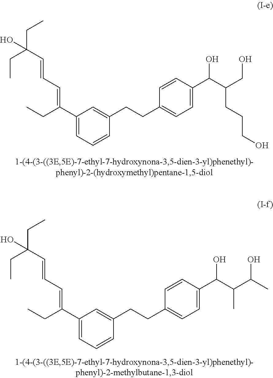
C1(C(CC)=CC=CC(CC)(CC)O)=CC=CC(CCC2=CC=C(C(C(CO)CCCO)O)C=C2)=C1.C1(C(CC)=CC=CC(CC)(CC)O)=CC=CC(CCC2=CC=C(C(C(C(O)C)C)O)C=C2)=C1
